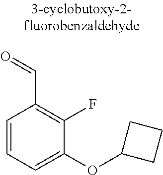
C1=CC=C(OC2CCC2)C(F)=C1C=O
